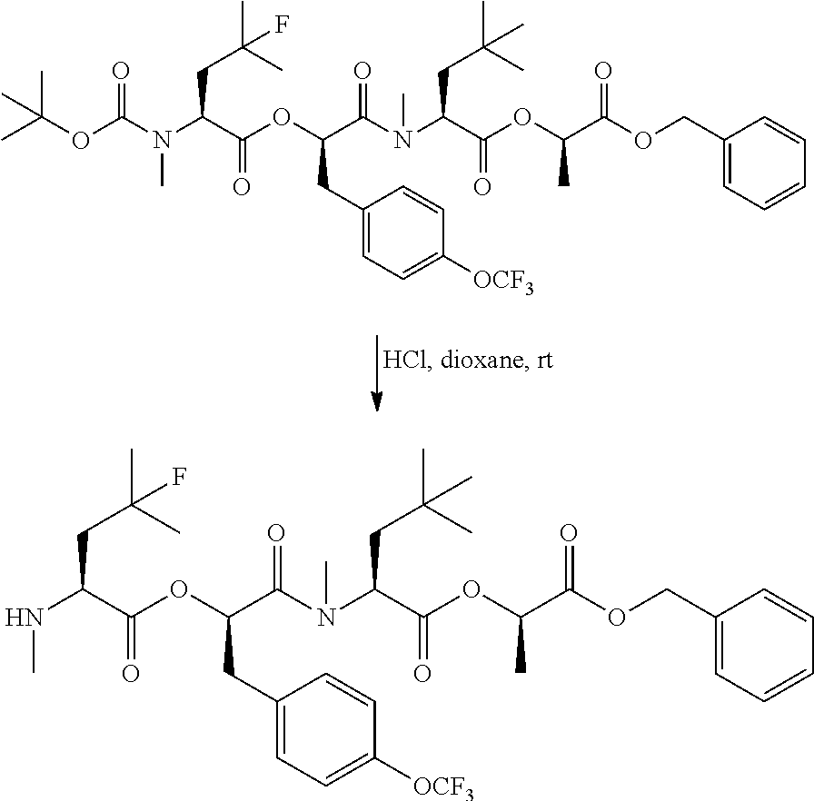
CC(OC(N(C(C(OC(C(N(C)C(C(OC(C(OCC1=CC=CC=C1)=O)C)=O)CC(C)(C)C)=O)CC1=CC=C([OCF3])C=C1)=O)CC(C)(C)F)C)=O)(C)C.N(C(C(OC(C(N(C)C(C(OC(C(OCC1=CC=CC=C1)=O)C)=O)CC(C)(C)C)=O)CC1=CC=C([OCF3])C=C1)=O)CC(C)(C)F)C
